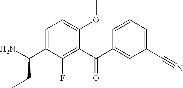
C1(C(C2=CC(C#N)=CC=C2)=O)=C(F)C(C(N)CC)=CC=C1OC
